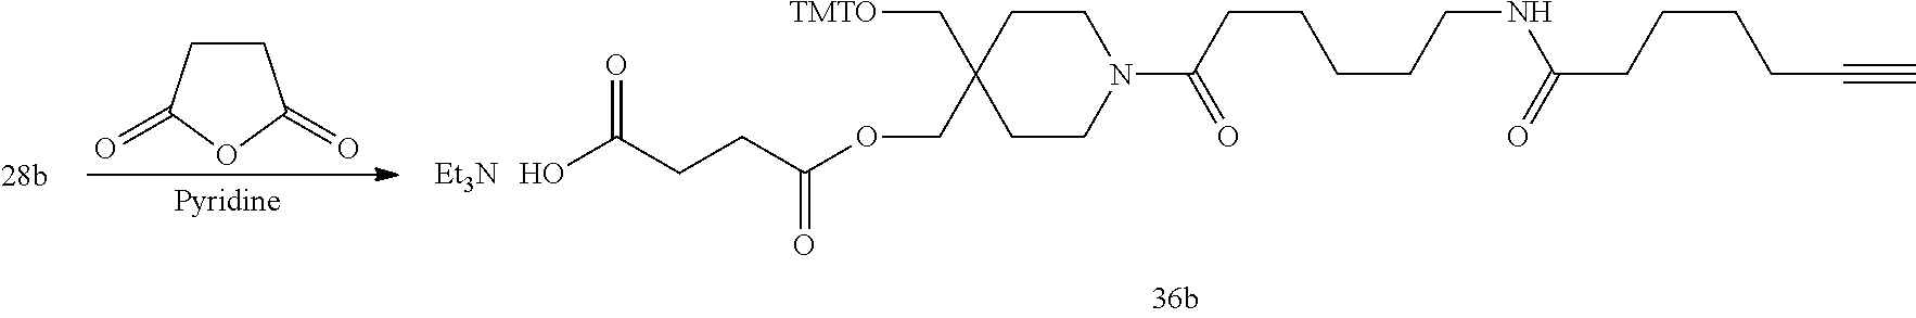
C1CC(=O)OC1=O.OC(CCC(OCC1(C[TMTO])CCN(C(=O)CCCCCNC(CCCCC#C)=O)CC1)=O)=O.[Et3N]
